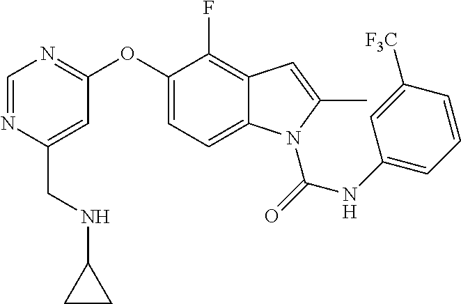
C(C1=CC(OC2=CC=C3C(=C2F)C=C(C)N3C(NC2=CC=CC([F3C])=C2)=O)=NC=N1)NC1CC1
